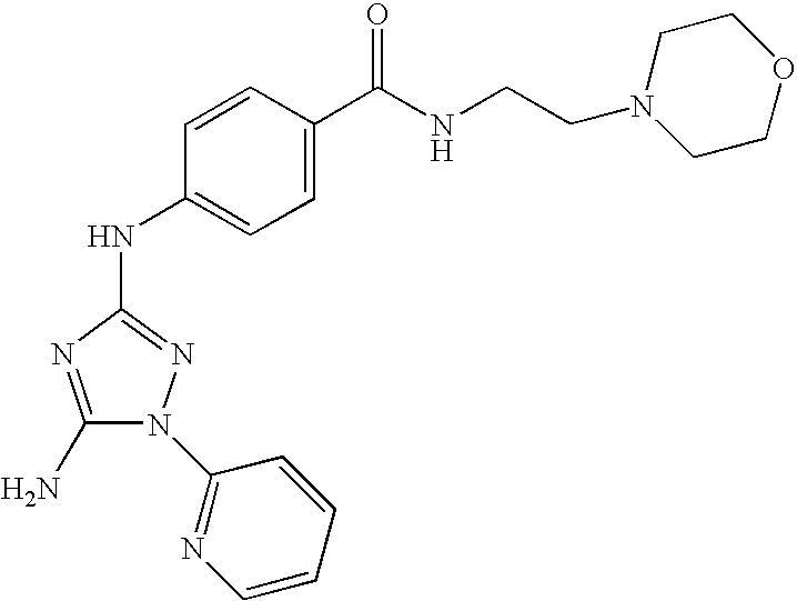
N(C1=NN(C2=NC=CC=C2)C(N)=N1)C1=CC=C(C(NCCN2CCOCC2)=O)C=C1
